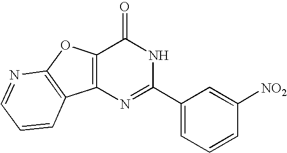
N1=C(C2=CC=CC([NO2])=C2)NC(=O)C2=C1C1=C(O2)N=CC=C1
